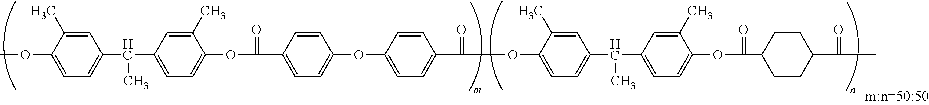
COC1=CC=C(C(C2=CC=C(OC(=O)C3=CC=C(OC4=CC=C(C(=O)OC5=CC=C(C(C6=CC=C(OC(=O)C7CCC(C(=O)C)CC7)C(C)=C6)C)C=C5C)C=C4)C=C3)C(C)=C2)C)C=C1C
